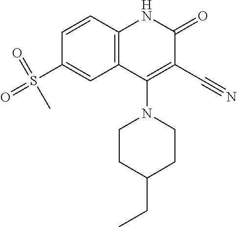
C1=CC2=C(C=C1S(C)(=O)=O)C(N1CCC(CC)CC1)=C(C#N)C(=O)N2
